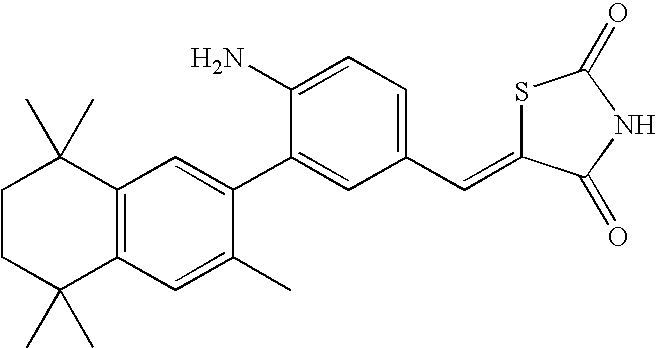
C1CC(C)(C)C2=C(C1(C)C)C=C(C1=CC(C=C3SC(=O)NC3=O)=CC=C1N)C(C)=C2
